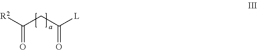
[R2]C(CC([L])=O)=O
